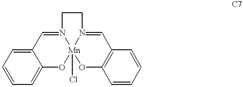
C12=CC=CC=C1O[Mn]13(Cl)N(=C2)CCN1=CC1=C(O3)C=CC=C1
